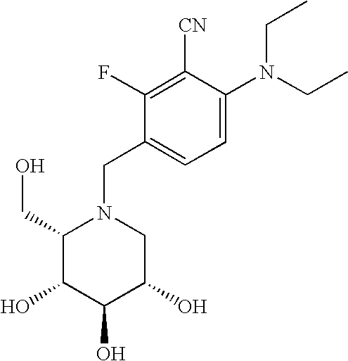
C1(CO)C(O)C(O)C(O)CN1CC1=CC=C(N(CC)CC)C([CN])=C1F
